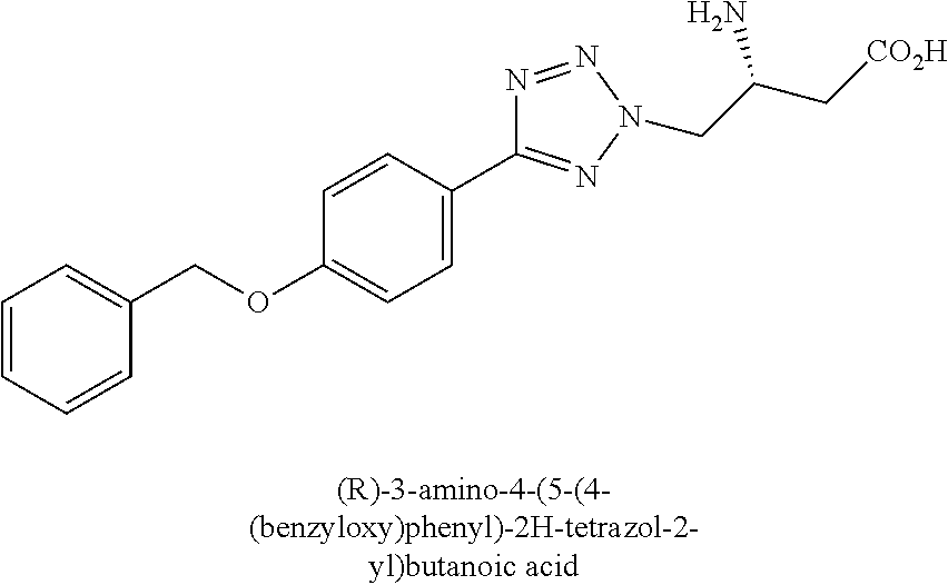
C1(OCC2=CC=CC=C2)=CC=C(C2=NN(CC(C[CO2H])N)N=N2)C=C1
